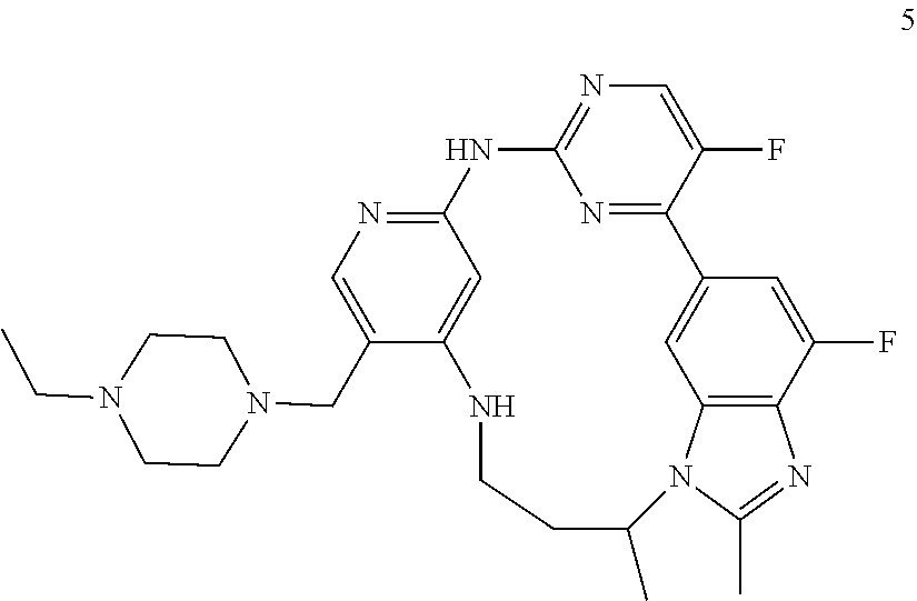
N1=C2C(F)=CN=C1NC1=NC=C(CN3CCN(CC)CC3)C(=C1)NCCC(C)N1C3=C(C(F)=CC2=C3)N=C1C
